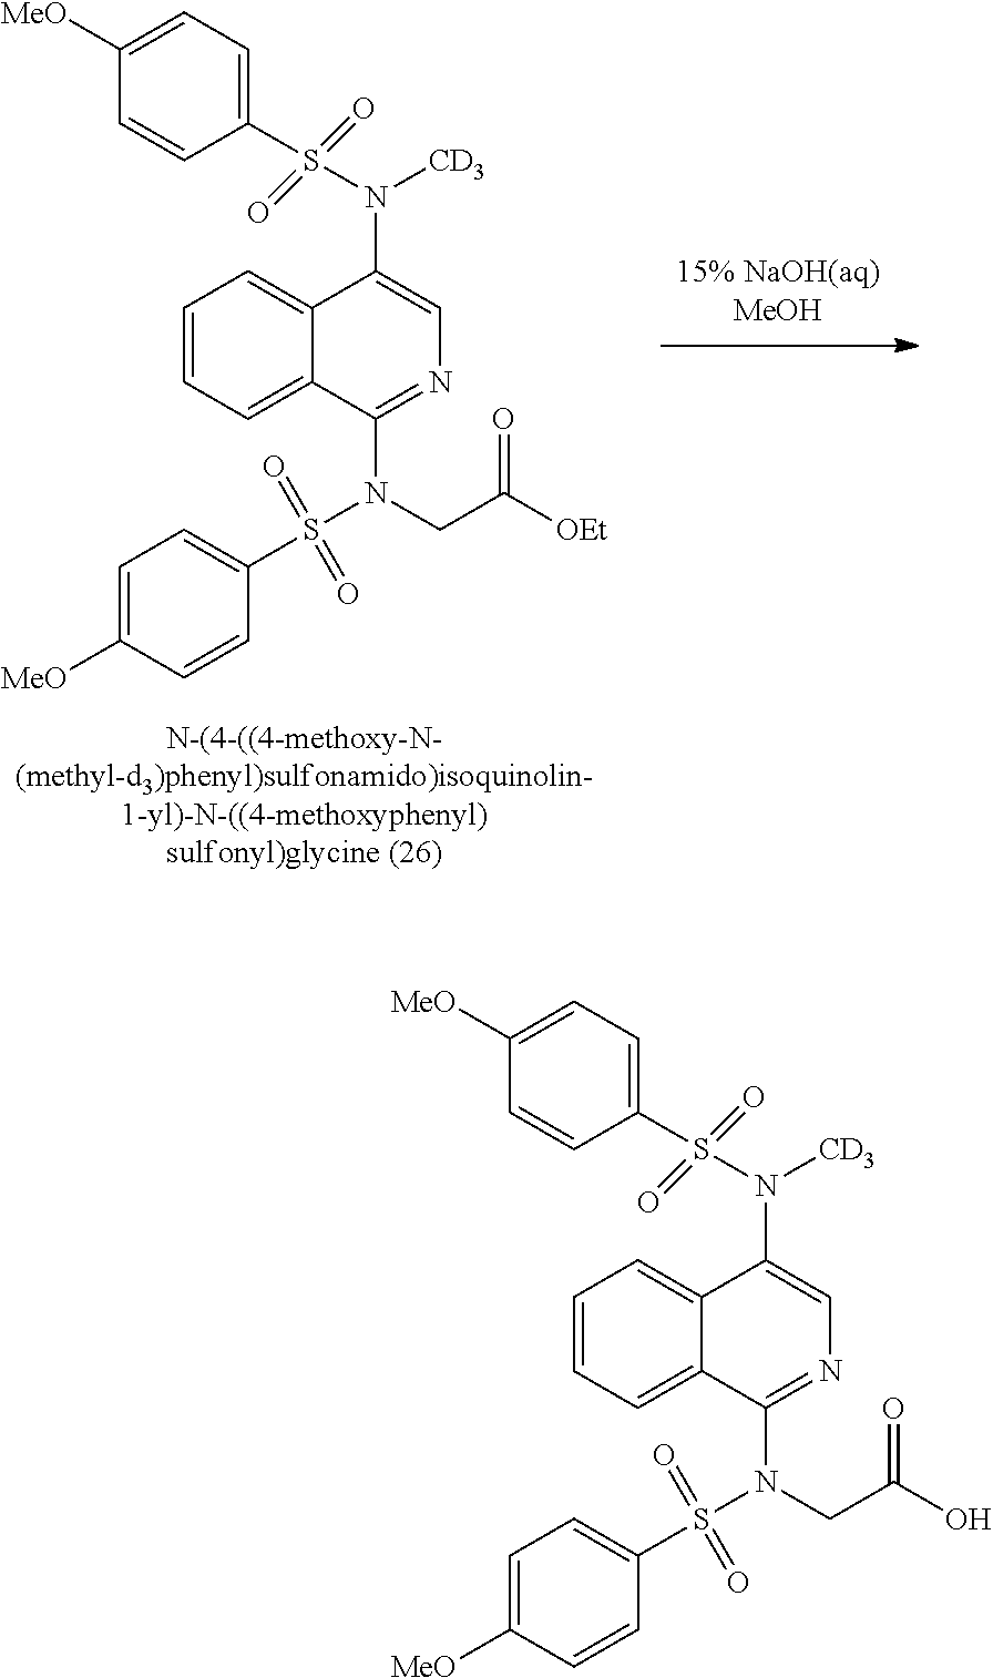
C1(S(N(C2=CN=C(N(S(C3=CC=C([MeO])C=C3)(=O)=O)CC([OEt])=O)C3=CC=CC=C32)[CD3])(=O)=O)=CC=C([MeO])C=C1.C1(S(N(C2=CN=C(N(S(C3=CC=C([MeO])C=C3)(=O)=O)CC(O)=O)C3=CC=CC=C32)[CD3])(=O)=O)=CC=C([MeO])C=C1
